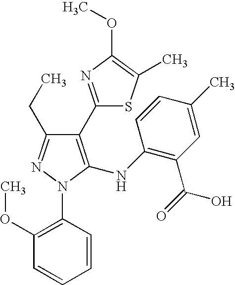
C1(C2=NC(OC)=C(C)S2)=C(NC2=C(C(=O)O)C=C(C)C=C2)N(C2=C(OC)C=CC=C2)N=C1CC
